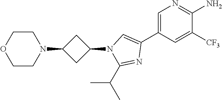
C1=C(C2=CN(C3CC(N4CCOCC4)C3)C(C(C)C)=N2)C=C([CF3])C(N)=N1
